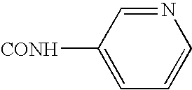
N1=CC([CONH])=CC=C1
